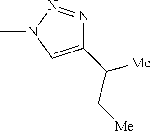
C1(C(C[Me])[Me])=CN(C)N=N1
